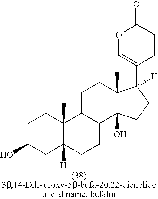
C1C(O)CC2([H])C(C)(C1)C1C(CC2)C2(O)C(C)(CC1)C([H])(C1=COC(=O)C=C1)CC2
